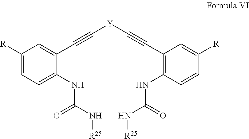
C1=C(NC(N[R25])=O)C(C#C[Y]C#CC2=C(NC(N[R25])=O)C=CC([R])=C2)=CC([R])=C1
